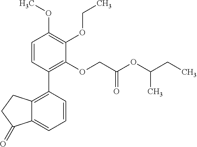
C12=C(C3=C(OCC(OC(CC)C)=O)C(OCC)=C(OC)C=C3)C=CC=C1C(=O)CC2
